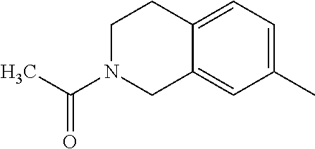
C12=CC=C(C)C=C1CN(C(C)=O)CC2
